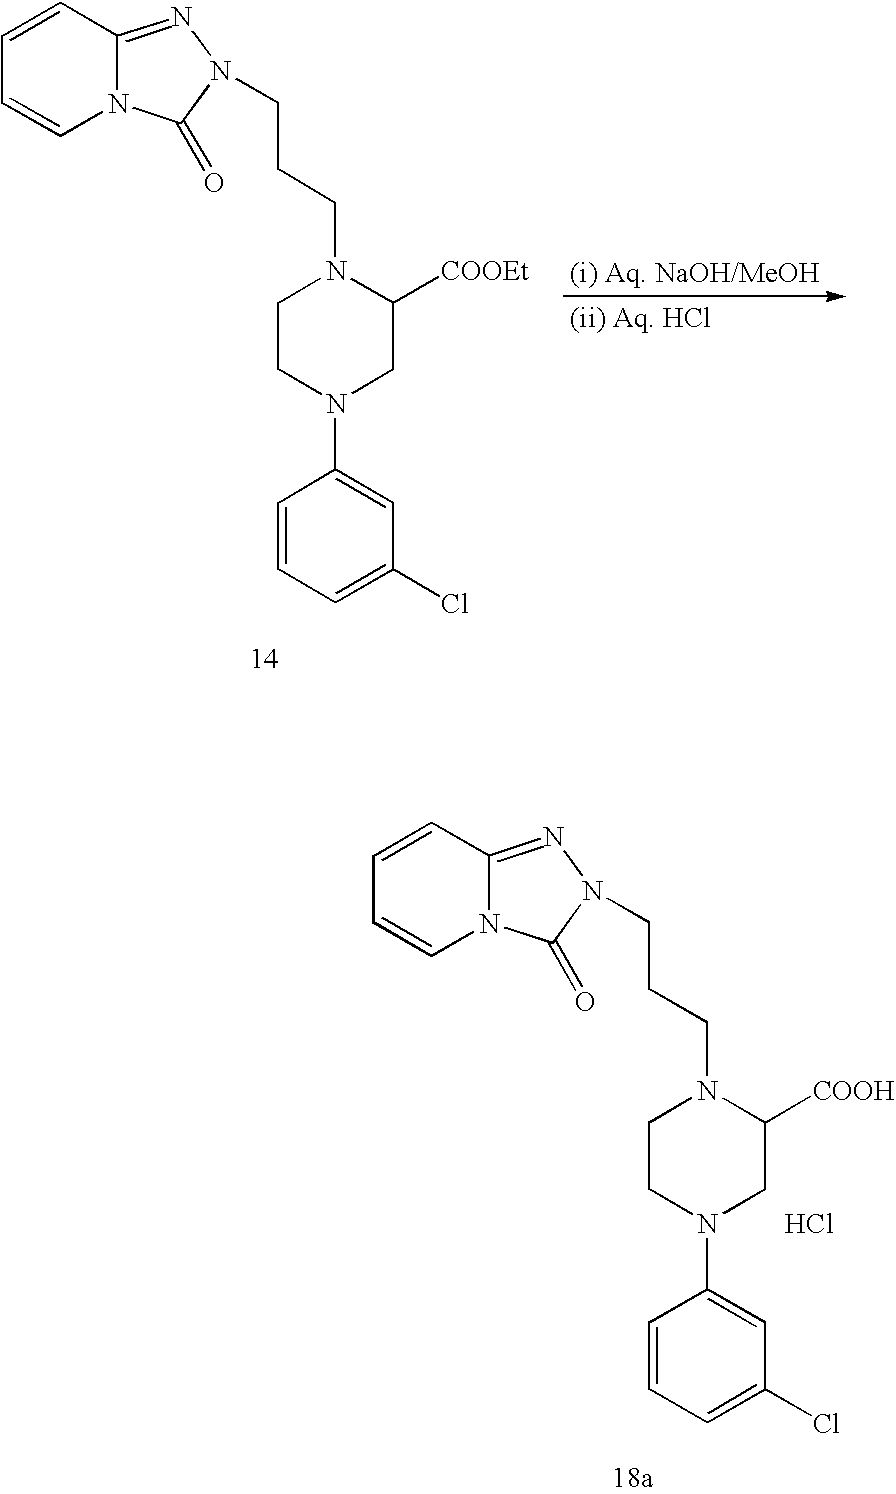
C1CN(C2=CC(Cl)=CC=C2)CC([COOEt])N1CCCN1C(=O)N2C=CC=CC2=N1.C1CN(C2=CC(Cl)=CC=C2)CC([COOH])N1CCCN1C(=O)N2C=CC=CC2=N1.Cl
